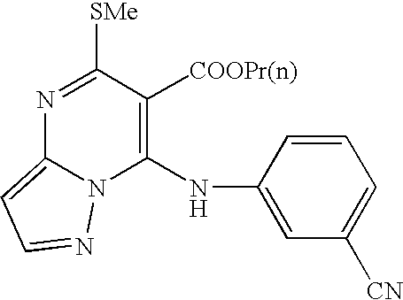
N1=C([SMe])C([COOPr(n)])=C(NC2=CC([CN])=CC=C2)N2C1=CC=N2
